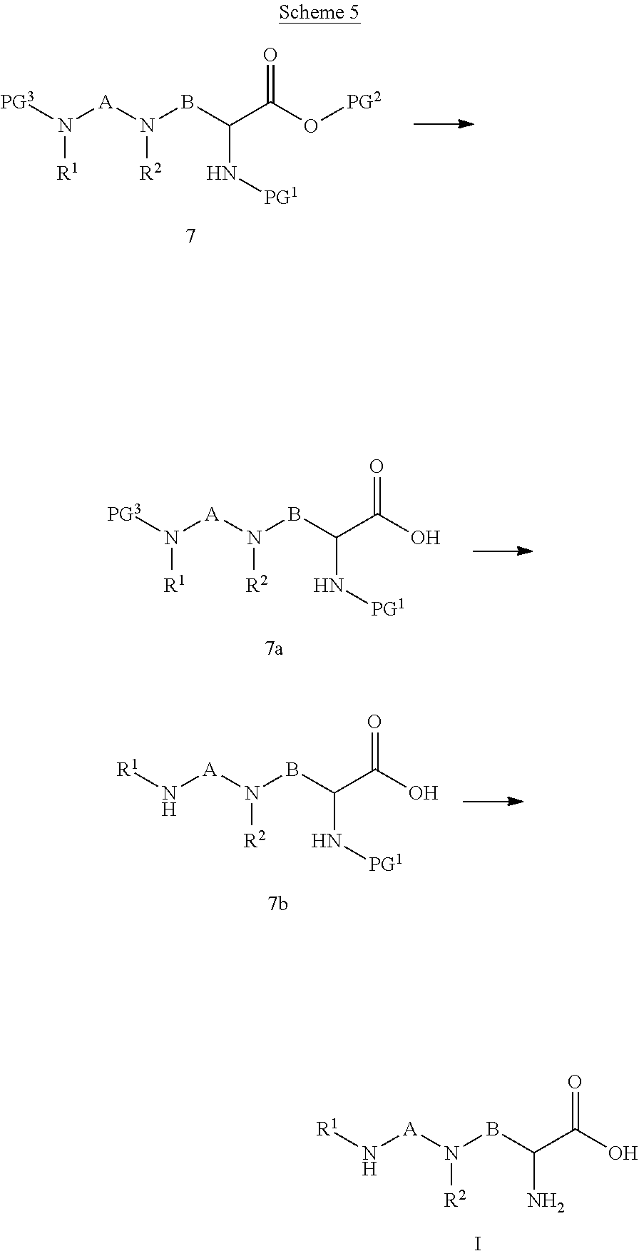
N(BC(C(O[PG2])=O)N[PG1])([A]N([PG3])[R1])[R2].N(BC(C(O)=O)N[PG1])([A]N([PG3])[R1])[R2].N(BC(C(O)=O)N[PG1])([A]N[R1])[R2].N(BC(C(O)=O)N)([A]N[R1])[R2].I
